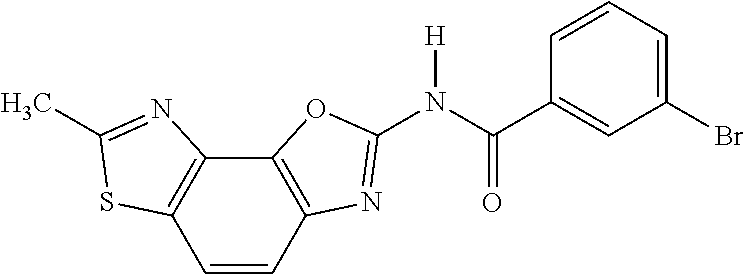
C1=CC2=C(C3=C1SC(C)=N3)OC(N(C(C1=CC(Br)=CC=C1)=O)[H])=N2
